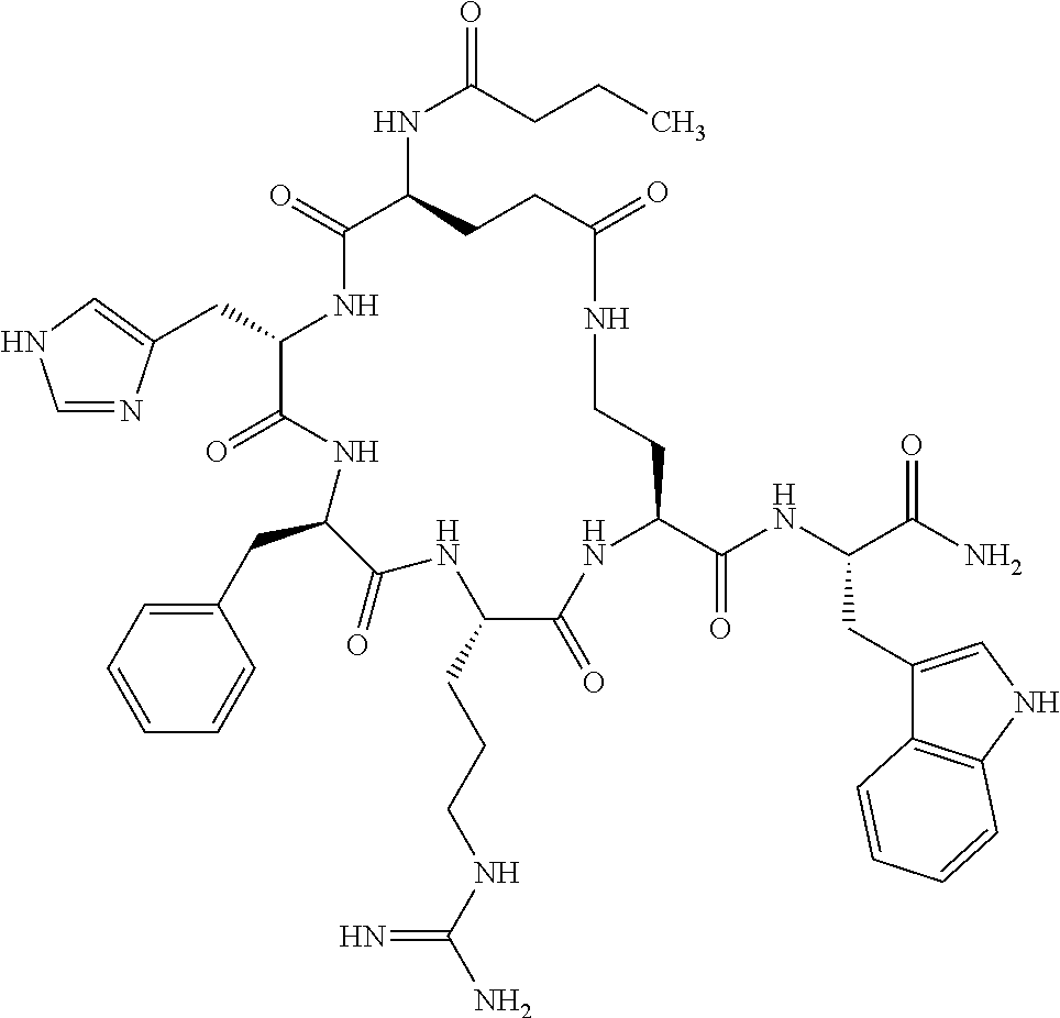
C(C1NC(=O)C(NC(=O)CCC)CCC(=O)NCCC(C(NC(C(N)=O)CC2=CNC3=C2C=CC=C3)=O)NC(=O)C(CCCNC(N)=N)NC(=O)C(CC2=CC=CC=C2)NC1=O)C1=CNC=N1
